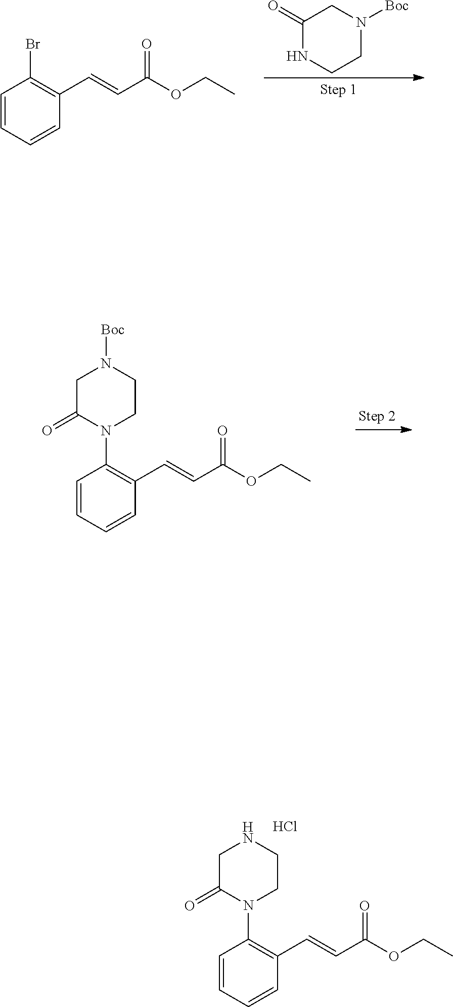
C1=CC=CC(C=CC(OCC)=O)=C1Br.C1(=O)NCCN([Boc])C1.C1=CC=CC(C=CC(OCC)=O)=C1N1CCN([Boc])CC1=O.C1=CC=CC(C=CC(OCC)=O)=C1N1CCNCC1=O.Cl
